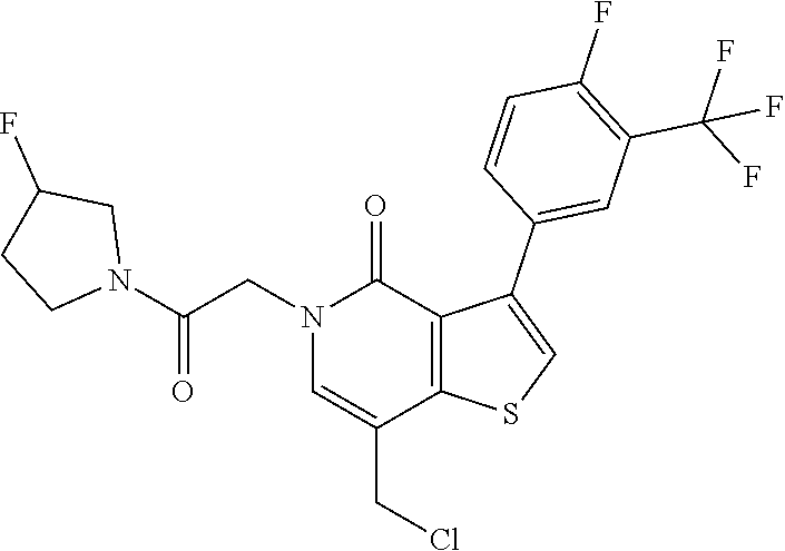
C1(CCl)=CN(CC(N2CCC(F)C2)=O)C(=O)C2=C1SC=C2C1=CC(C(F)(F)F)=C(F)C=C1
